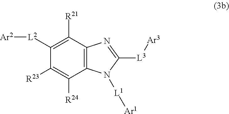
C12=C(C([R21])=C([L2][Ar2])C([R23])=C1[R24])N=C([L3][Ar3])N2[L1][Ar1]
